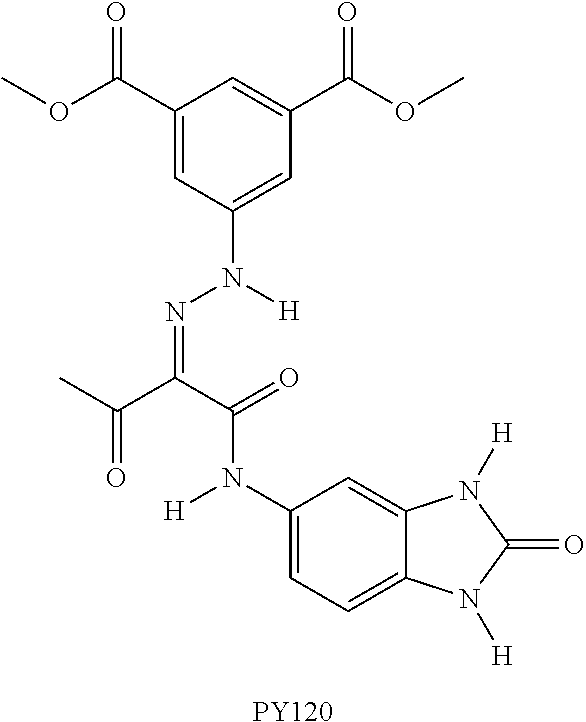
C1(C(OC)=O)=CC(N([H])N=C(C(C)=O)C(=O)N(C2=CC=C3C(=C2)N([H])C(=O)N3[H])[H])=CC(C(OC)=O)=C1.[PY120]
